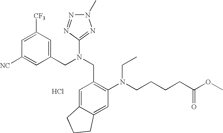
C1([NC])=CC(CN(CC2=C(N(CCCCC(OC)=O)CC)C=C3C(=C2)CCC3)C2=NN(C)N=N2)=CC([CF3])=C1.Cl
